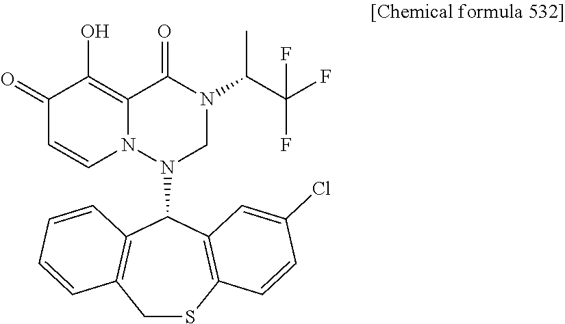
C1(=O)C=CN2C(=C1O)C(=O)N(C(C(F)(F)F)C)CN2C1C2=C(CSC3=C1C=C(Cl)C=C3)C=CC=C2
